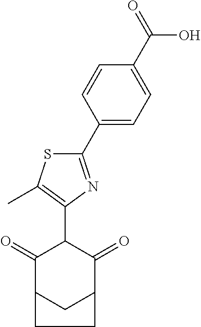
C1(=O)C2CC(C(=O)C1C1=C(C)SC(C3=CC=C(C(O)=O)C=C3)=N1)CC2
